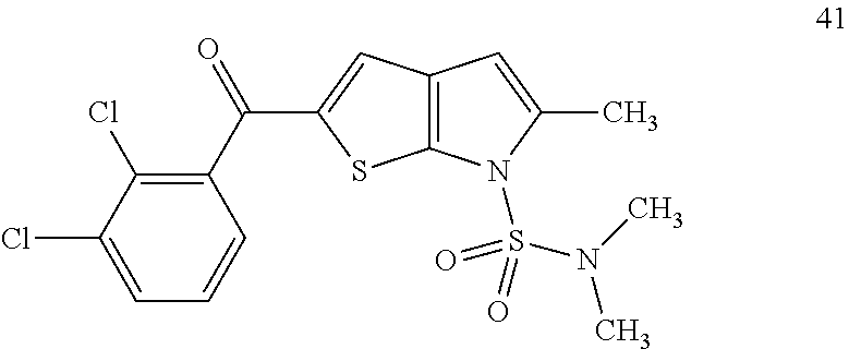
C12=C(C=C(C(C3=C(Cl)C(Cl)=CC=C3)=O)S1)C=C(C)N2S(N(C)C)(=O)=O
